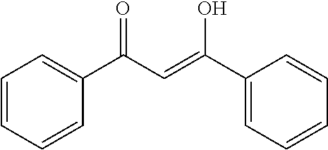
C1=CC=CC(C(C=C(C2=CC=CC=C2)O)=O)=C1
